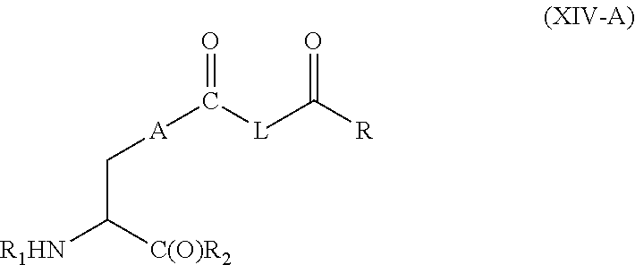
C(C([C(O)R2])[R1HN])[A]C([L]C([R])=O)=O
